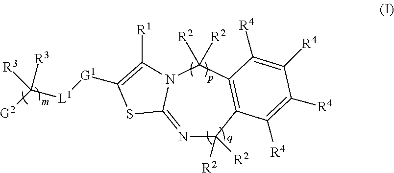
N1=C2N(C([R2])([R2])C3=C(C1([R2])[R2])C([R4])=C([R4])C([R4])=C3[R4])C([R1])=C([G1][L1]C([G2])([R3])[R3])S2
